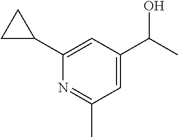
C1=C(C(C)O)C=C(C2CC2)N=C1C
